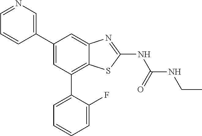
C1=NC=C(C2=CC(C3=CC=CC=C3F)=C3C(=C2)N=C(NC(NCC)=O)S3)C=C1
